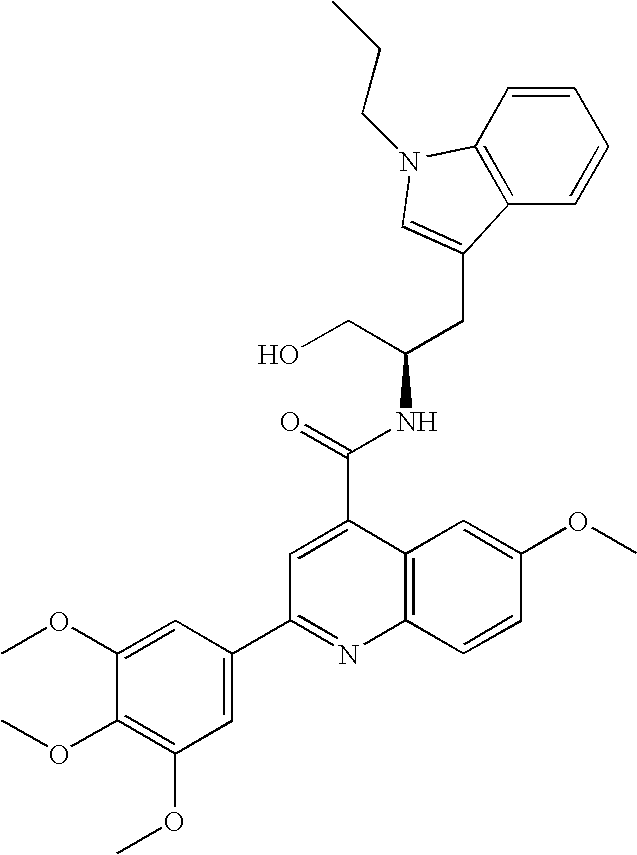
C(C(CO)NC(=O)C1=CC(C2=CC(OC)=C(OC)C(OC)=C2)=NC2=C1C=C(OC)C=C2)C1=CN(CCC)C2=C1C=CC=C2
